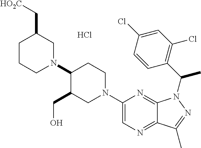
Cl.N1(C2C(CO)CN(C3=CN=C4C(=N3)N(C(C3=C(Cl)C=C(Cl)C=C3)C)N=C4C)CC2)CC(C[HO2C])CCC1
